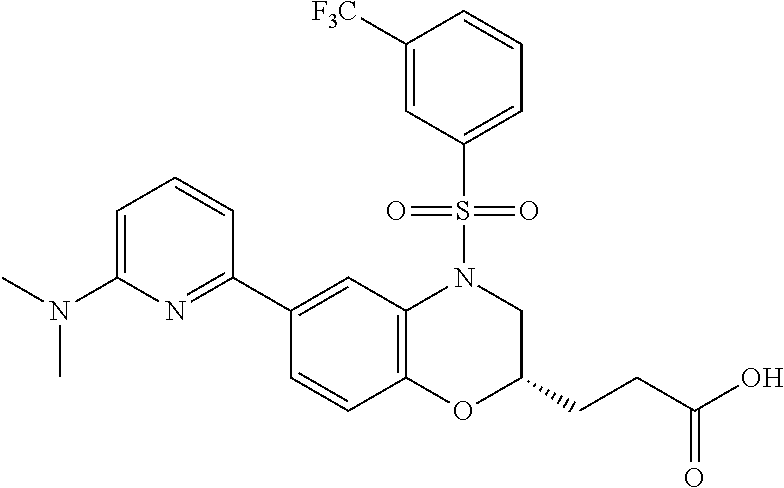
C1(C2=NC(N(C)C)=CC=C2)=CC2=C(C=C1)OC(CCC(O)=O)CN2S(C1=CC=CC([F3C])=C1)(=O)=O
